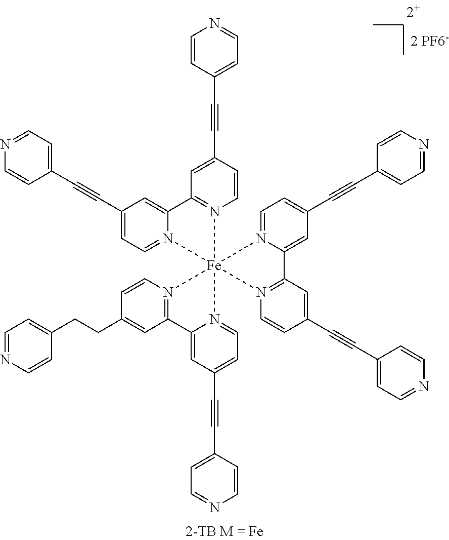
C1=C(C#CC2=CC=NC=C2)C=CN2=C1C1=CC(C#CC3=CC=NC=C3)=CC=N1[Fe]213(N2=CC=C(C#CC4=CC=NC=C4)C=C2C2=N1C=CC(CCC1=CC=NC=C1)=C2)N1=C(C=C(C#CC2=CC=NC=C2)C=C1)C1=CC(C#CC2=CC=NC=C2)=CC=N13
